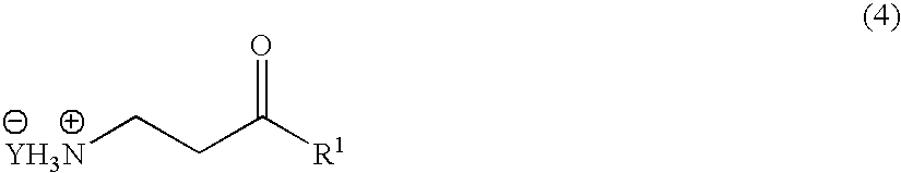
[YH3N]CCC(=O)[R1]
